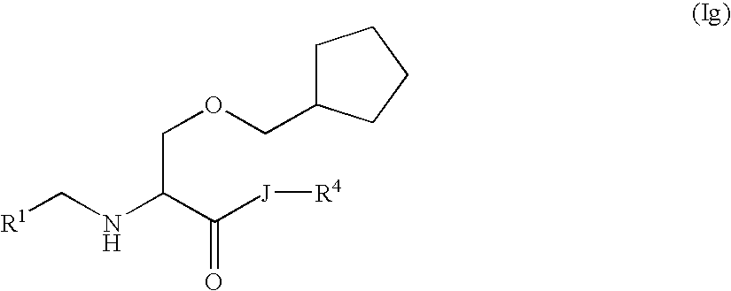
[R1]CNC(C([J][R4])=O)COCC1CCCC1
